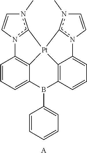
n1(C)c2n(C=C1)C1=C3C(=CC=C1)B(C1=CC=CC=C1)C1=C4C(=CC=C1)n1c(n(C)C=C1)[Pt]234.[A]
